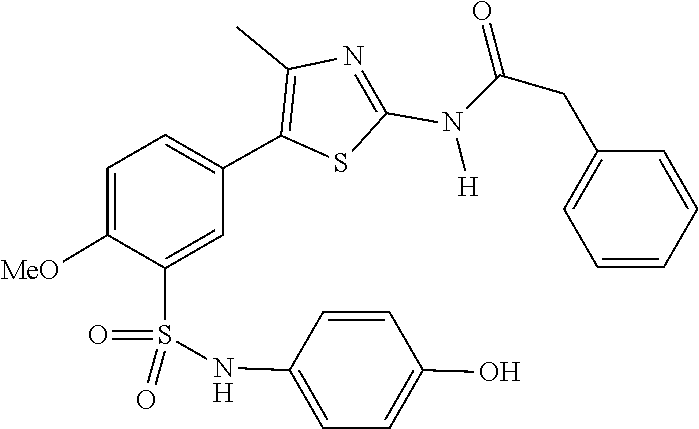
C1=CC=CC(CC(N(C2=NC(C)=C(C3=CC=C([MeO])C(S(=O)(=O)NC4=CC=C(O)C=C4)=C3)S2)[H])=O)=C1
